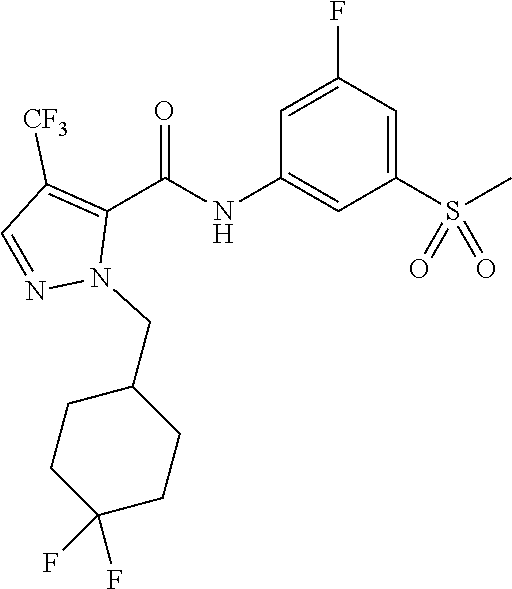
O=C(NC1=CC(S(C)(=O)=O)=CC(F)=C1)C1=C([CF3])C=NN1CC1CCC(F)(F)CC1
